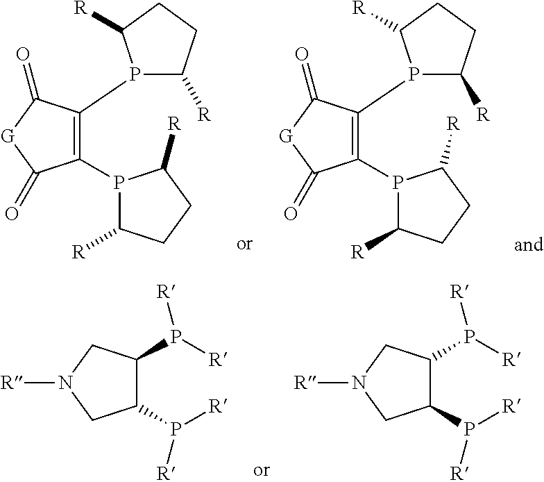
C1([R])CCC([R])P1C1=C(P2C([R])CCC2[R])C(=O)[G]C1=O.C1([R])CCC([R])P1C1=C(P2C([R])CCC2[R])C(=O)[G]C1=O.C1(P([R])[R])C(P([R])[R])CN([R])C1.C1(P([R])[R])C(P([R])[R])CN([R])C1
